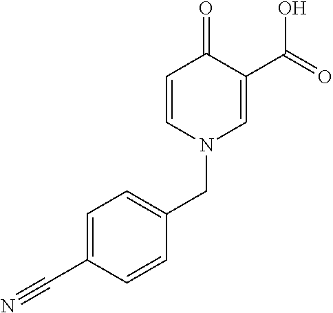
C1=CN(CC2=CC=C(C#N)C=C2)C=C(C(=O)O)C1=O
